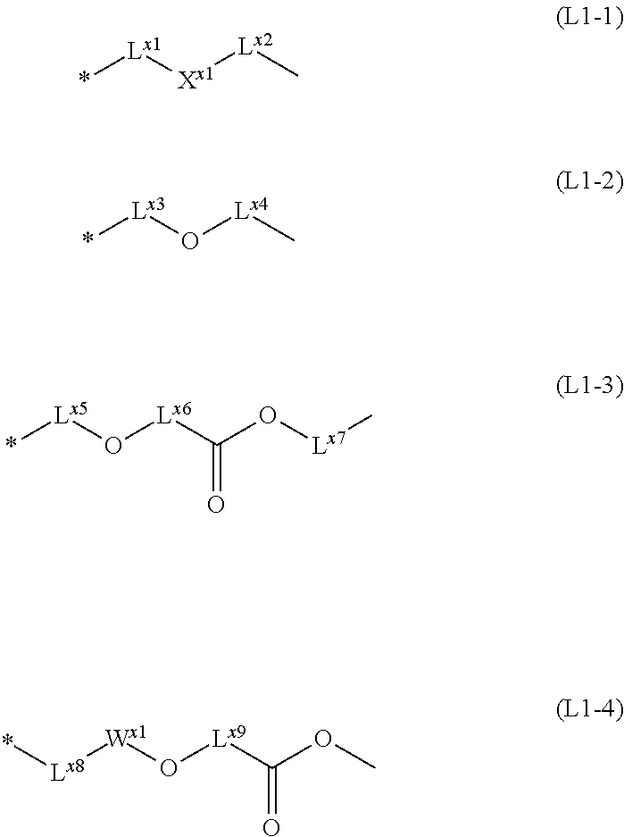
*[Lx1][Xx1][Lx2]C.*[Lx3]O[Lx4]C.*[Lx5]O[Lx6]C(O[Lx7]C)=O.*[Lx8][Wx1]O[Lx9]C(OC)=O
